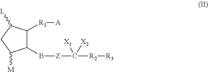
C1(B[Z]C([X2])([X1])[R2][R3])C([R1][A])C([L])CC1[M]
